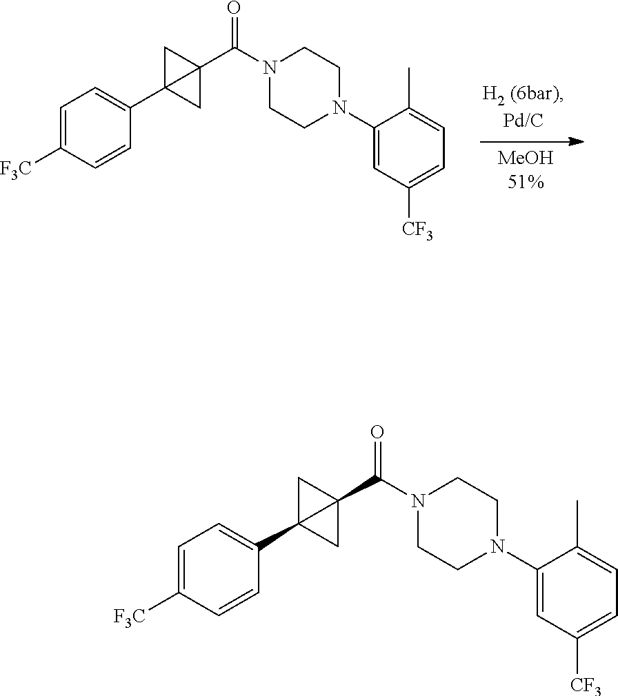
C1=C([F3C])C=CC(C23CC2(C(N2CCN(C4=CC([CF3])=CC=C4C)CC2)=O)C3)=C1.C1=C([F3C])C=CC(C23CC2(C(N2CCN(C4=CC([CF3])=CC=C4C)CC2)=O)C3)=C1
